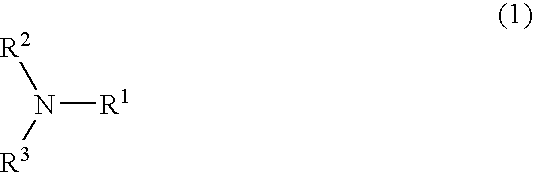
N([R1])([R2])[R3]
